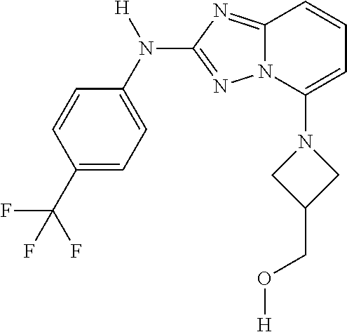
N1(C2=CC=CC3=NC(N(C4=CC=C(C(F)(F)F)C=C4)[H])=NN23)CC(CO[H])C1
